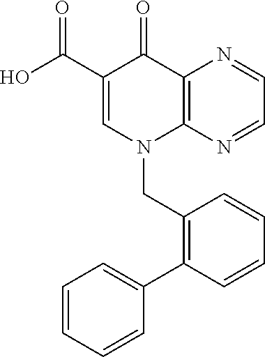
C12=C(N=CC=N1)N(CC1=C(C3=CC=CC=C3)C=CC=C1)C=C(C(O)=O)C2=O
